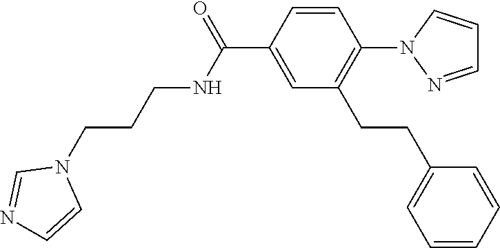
C1=CC(C(=O)NCCCN2C=NC=C2)=CC(CCC2=CC=CC=C2)=C1N1N=CC=C1
